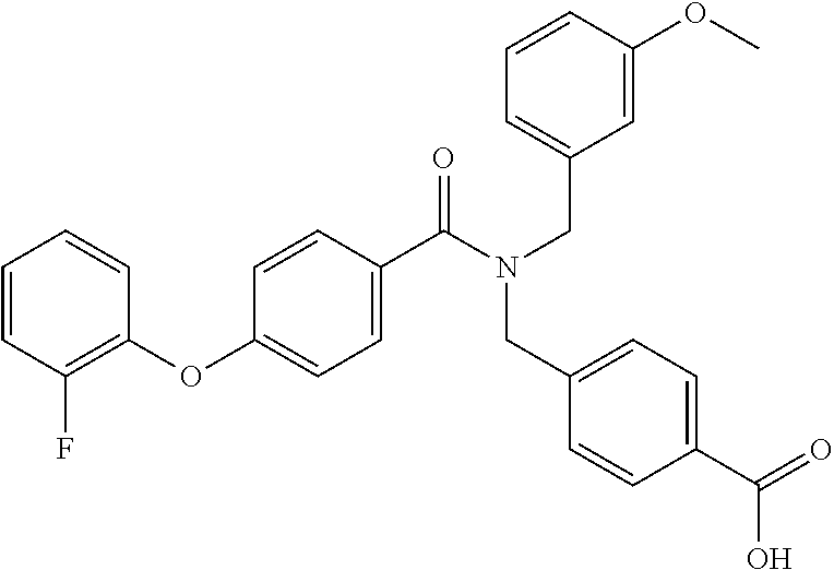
C1=CC(F)=C(OC2=CC=C(C(N(CC3=CC=CC(OC)=C3)CC3=CC=C(C(=O)O)C=C3)=O)C=C2)C=C1
